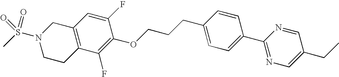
C12=C(CCN(S(C)(=O)=O)C1)C(F)=C(OCCCC1=CC=C(C3=NC=C(CC)C=N3)C=C1)C(F)=C2
